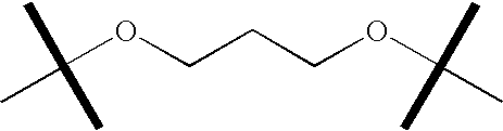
C(OCCCOC(C)(C)C)(C)(C)C
